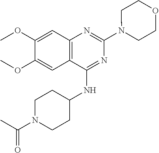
C12=C(C(NC3CCN(C(=O)C)CC3)=NC(N3CCOCC3)=N1)C=C(OC)C(OC)=C2
